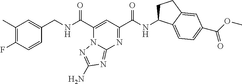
C1(C)=C(F)C=CC(CNC(C2=CC(C(NC3CCC4=CC(C(=O)OC)=CC=C34)=O)=NC3=NC(N)=NN23)=O)=C1
